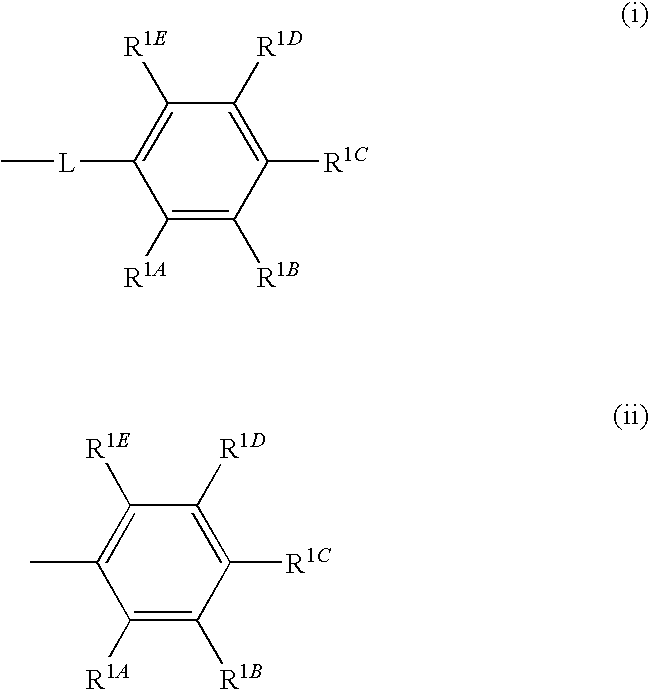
[L](C)C1=C([R1E])C([R1D])=C([R1C])C([R1B])=C1[R1A].CC1=C([R1E])C([R1D])=C([R1C])C([R1B])=C1[R1A]
